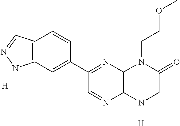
C1=NC2=C(N=C1C1=CC3=C(C=C1)C=NN3)N(CCOC)C(=O)CN2.[H].[H]
